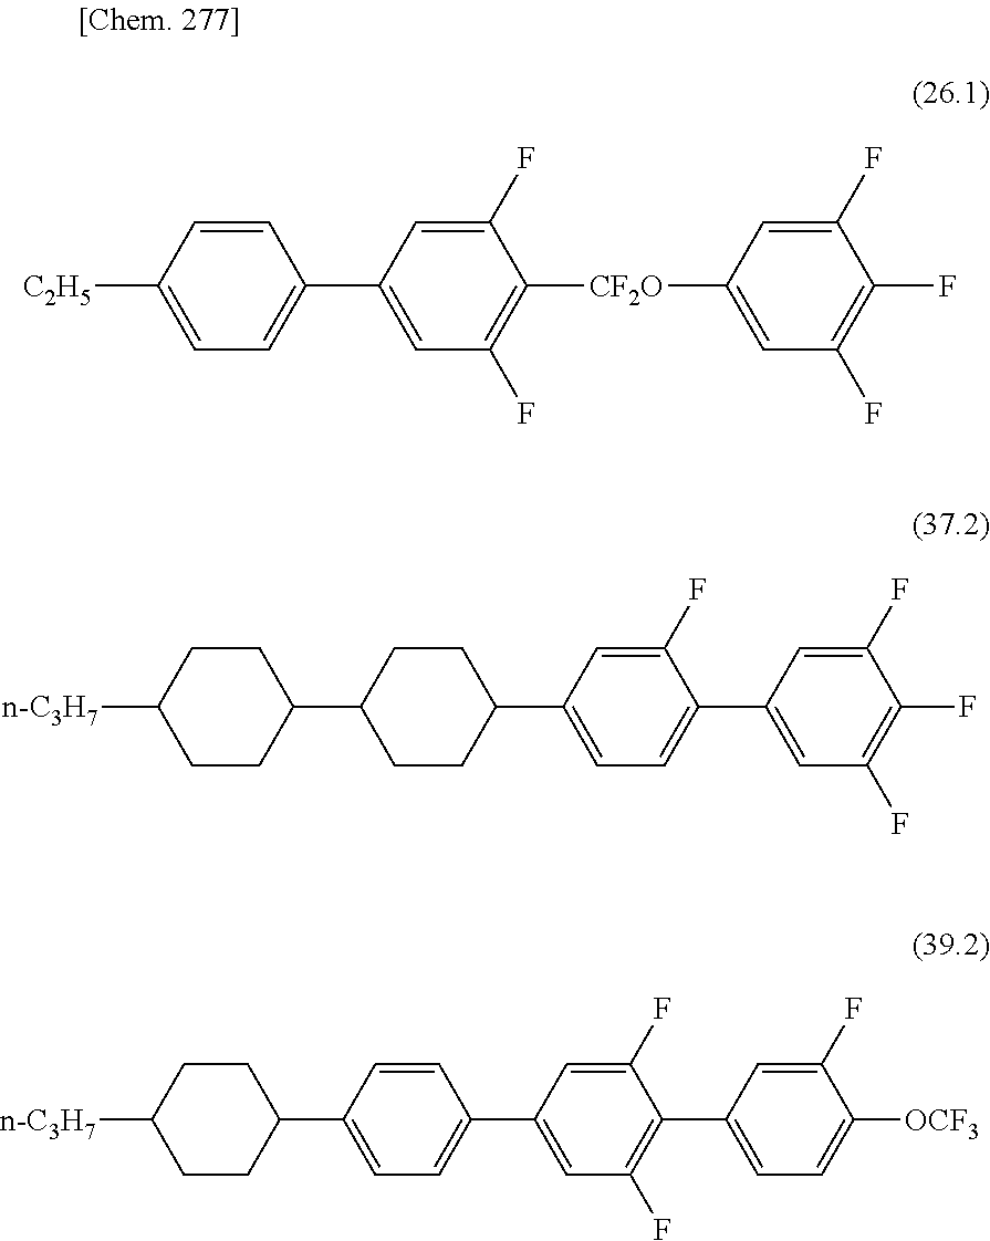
C1(C2=CC=C(C3=CC(F)=C(C4=CC=C([OCF3])C(F)=C4)C(F)=C3)C=C2)CCC([n-C3H7])CC1.C1(C2CCC(C3=CC=C(C4=CC(F)=C(F)C(F)=C4)C(F)=C3)CC2)CCC([n-C3H7])CC1.[C2H5]C1=CC=C(C2=CC(F)=C([CF2O]C3=CC(F)=C(F)C(F)=C3)C(F)=C2)C=C1
